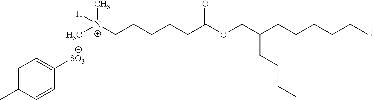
[N+](C)(CCCCCC(=O)OCC(CCCC)CCCCCC)([H])C.C1=C(C)C=CC([SO3])=C1
